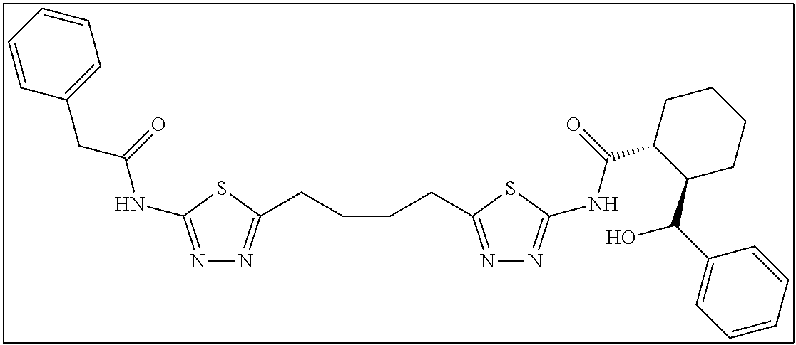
N1=C(NC(=O)CC2=CC=CC=C2)SC(CCCCC2=NN=C(NC(C3C(C(C4=CC=CC=C4)O)CCCC3)=O)S2)=N1
